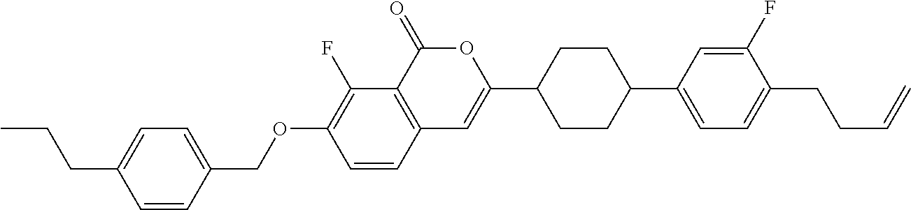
C12=C(C(=O)OC(C3CCC(C4=CC=C(CCC=C)C(F)=C4)CC3)=C1)C(F)=C(OCC1=CC=C(CCC)C=C1)C=C2
